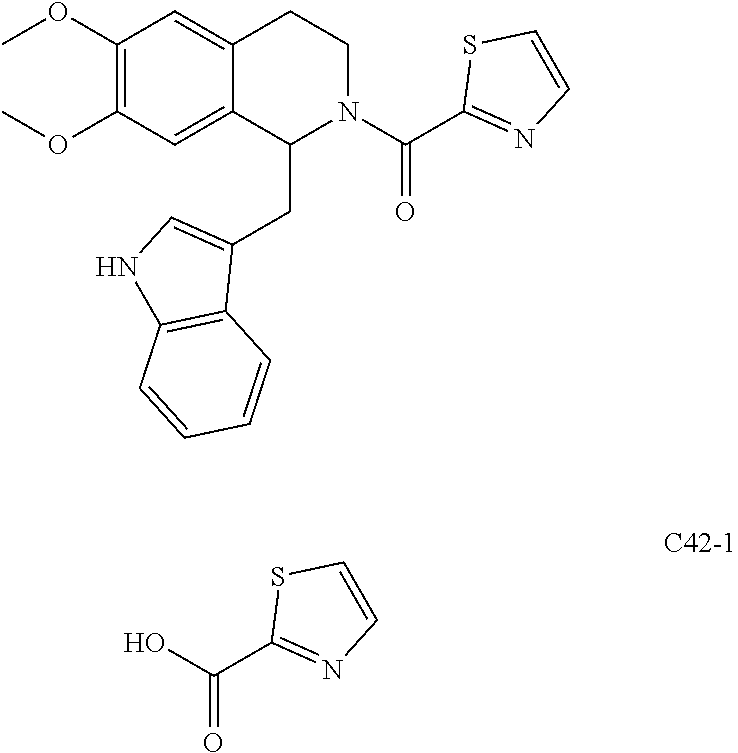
C1(OC)=C(OC)C=C2C(=C1)CCN(C(C1=NC=CS1)=O)C2CC1=CNC2=C1C=CC=C2.OC(C1=NC=CS1)=O
